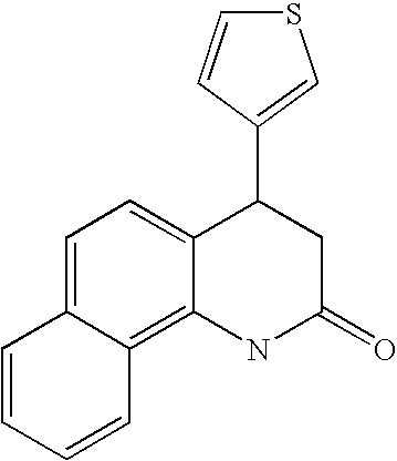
C12=CC=C3C(=C1NC(=O)CC2C1=CSC=C1)C=CC=C3
